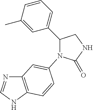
C1(=O)NCC(C2=CC=CC(C)=C2)N1C1=CC2=C(NC=N2)C=C1
